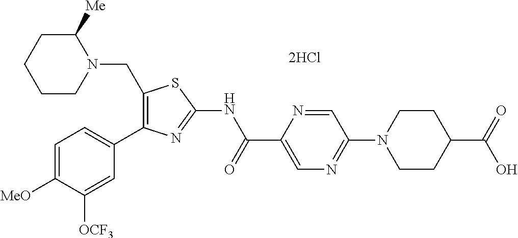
C1(CN2C([Me])CCCC2)=C(C2=CC=C([MeO])C([OCF3])=C2)N=C(NC(C2=CN=C(N3CCC(C(=O)O)CC3)C=N2)=O)S1
